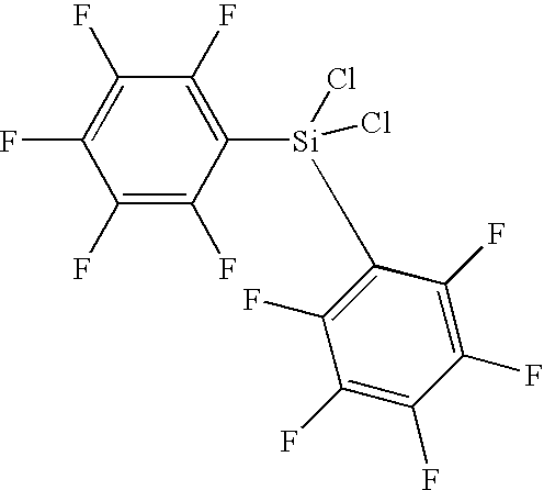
C1(F)=C(F)C([Si](Cl)(C2=C(F)C(F)=C(F)C(F)=C2F)Cl)=C(F)C(F)=C1F
